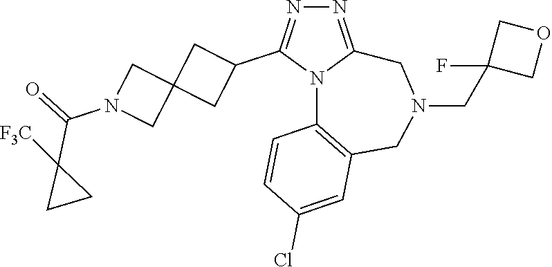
N1=C2N(C(C3CC4(C3)CN(C(=O)C3([F3C])CC3)C4)=N1)C1=C(CN(CC3(F)COC3)C2)C=C(Cl)C=C1
